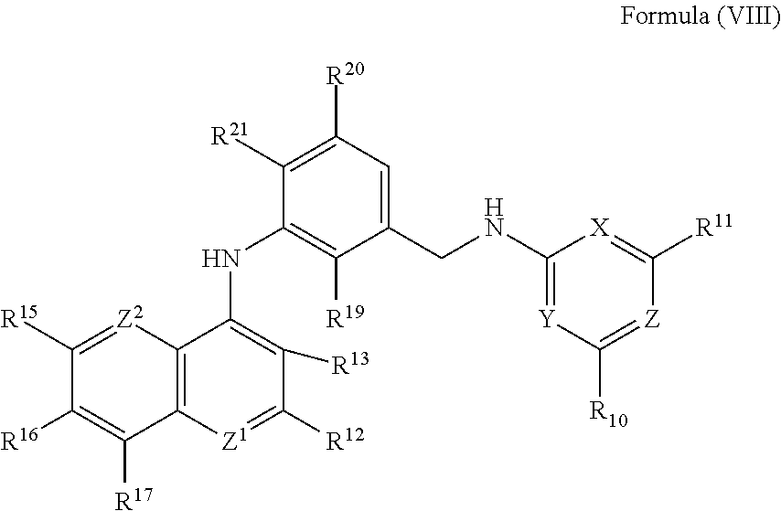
C1([R15])=[Z2]C2=C(C([R17])=C1[R16])[Z1]=C([R12])C([R13])=C2NC1=C([R19])C(CNC2=[Y]C([R10])=[Z]C([R11])=[X]2)=CC([R20])=C1[R21]
